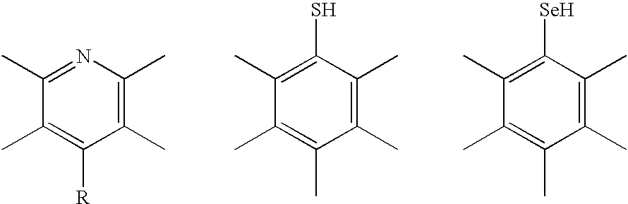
N1=C(C)C(C)=C([R])C(C)=C1C.C1(S)=C(C)C(C)=C(C)C(C)=C1C.C1([Se])=C(C)C(C)=C(C)C(C)=C1C
